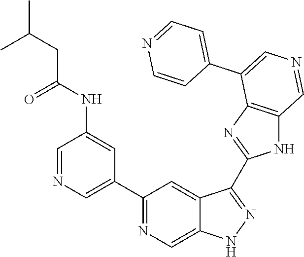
C1(C2=CN=CC(NC(=O)CC(C)C)=C2)=NC=C2C(=C1)C(C1=NC3=C(N1)C=NC=C3C1=CC=NC=C1)=NN2
